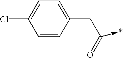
C1=CC(CC(->*)=O)=CC=C1Cl
